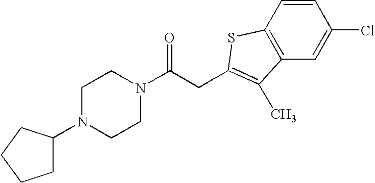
C(CC1=C(C)C2=C(C=CC(Cl)=C2)S1)(=O)N1CCN(C2CCCC2)CC1
